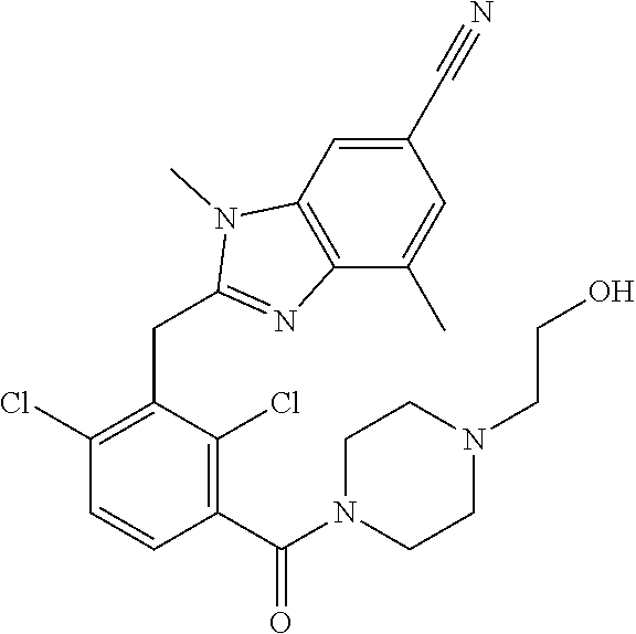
C1(Cl)=C(CC2=NC3=C(C=C(C#N)C=C3C)N2C)C(Cl)=C(C(N2CCN(CCO)CC2)=O)C=C1
